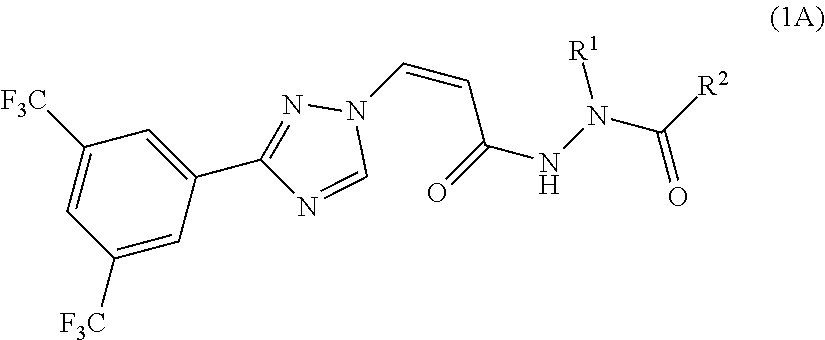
[F3C]C1=CC([F3C])=CC(C2=NN(C=CC(=O)NN(C([R2])=O)[R1])C=N2)=C1
